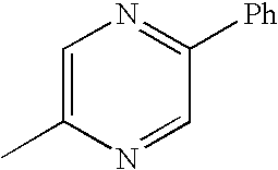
C1=C(C)N=CC([Ph])=N1
